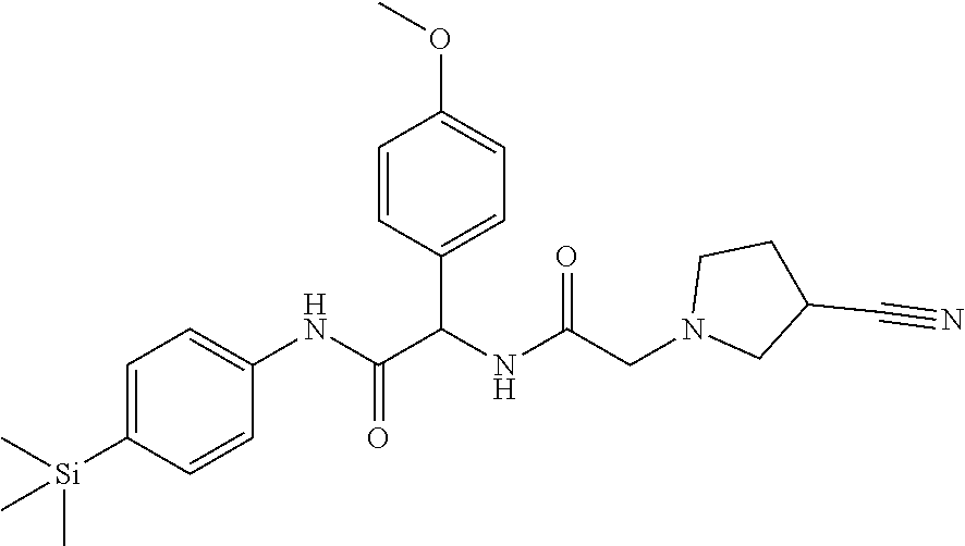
C1=C([Si](C)(C)C)C=CC(NC(=O)C(NC(CN2CC(C#N)CC2)=O)C2=CC=C(OC)C=C2)=C1
